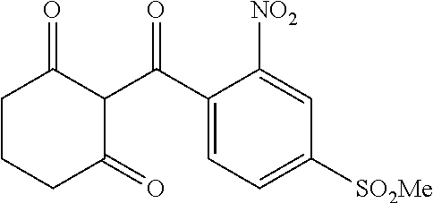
C1=C(C(=O)C2C(=O)CCCC2=O)C([NO2])=CC([SO2Me])=C1
